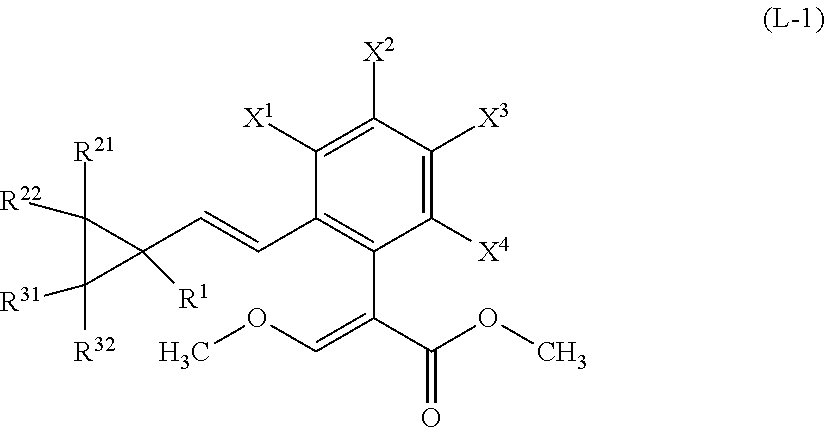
C1([X1])=C([X2])C([X3])=C([X4])C(C(C(OC)=O)=COC)=C1C=CC1([R1])C([R21])([R22])C1([R32])[R31]
